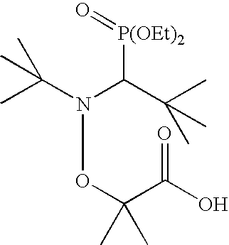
N(OC(C(O)=O)(C)C)(C(C(C)(C)C)[P(OEt)2]=O)C(C)(C)C
